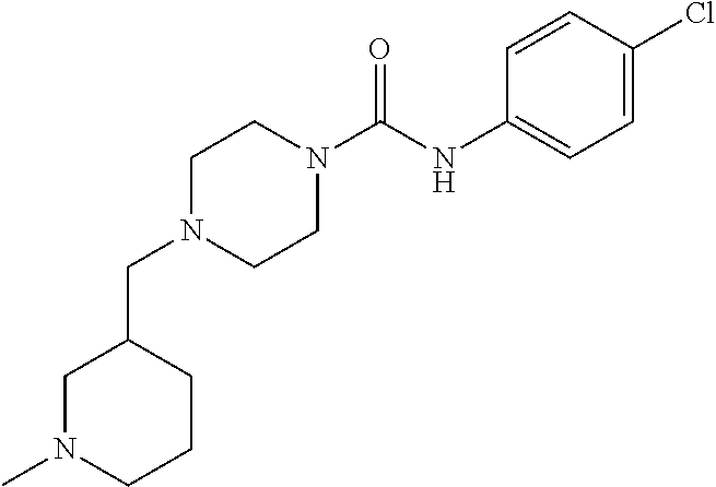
C1(CN2CCN(C(=O)NC3=CC=C(Cl)C=C3)CC2)CN(C)CCC1
